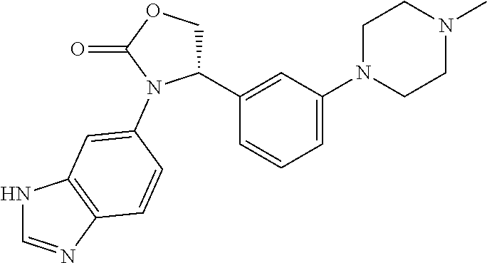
C1(C2=CC(N3CCN(C)CC3)=CC=C2)COC(=O)N1C1=CC2=C(N=CN2)C=C1
